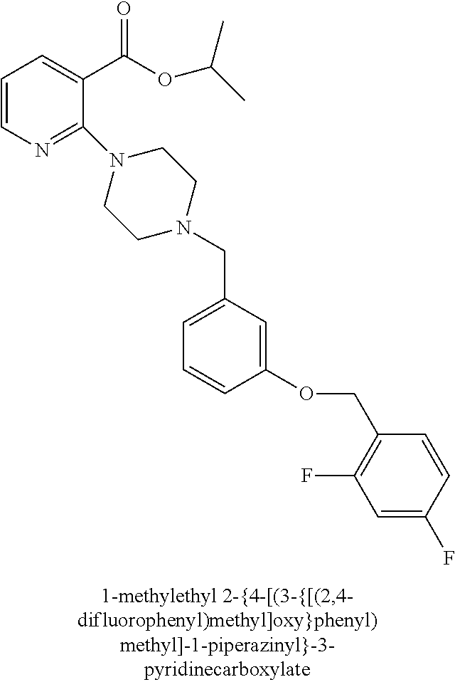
C1=CN=C(N2CCN(CC3=CC=CC(OCC4=C(F)C=C(F)C=C4)=C3)CC2)C(C(OC(C)C)=O)=C1
